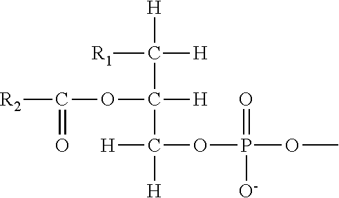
[R1]C([H])([H])C([H])(OC(=O)[R2])C([H])([H])OP(=O)([O-])OC
